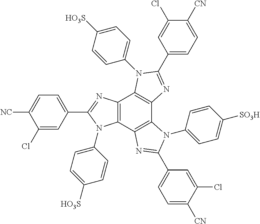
C12=C(C3=C(C4=C1N(C1=CC=C([HO3S])C=C1)C(C1=CC=C([CN])C(Cl)=C1)=N4)N(C1=CC=C([SO3H])C=C1)C(C1=CC=C([CN])C(Cl)=C1)=N3)N(C1=CC=C([HO3S])C=C1)C(C1=CC=C([NC])C(Cl)=C1)=N2
